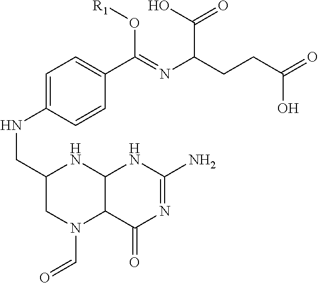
C1=C(NCC2CN(C=O)C3C(N2)NC(N)=NC3=O)C=CC(C(=NC(CCC(=O)O)C(O)=O)O[R1])=C1
